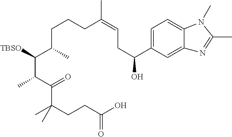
C(C(C(C(C(=O)C(CCC(=O)O)(C)C)C)[TBSO])C)CCC(=CCC(O)C1=CC=C2C(=C1)N=C(C)N2C)C
